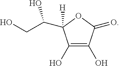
C1(O)=C(O)C(=O)OC1(C(CO)O)[H]
